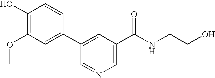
C1(O)=C(OC)C=C(C2=CC(C(NCCO)=O)=CN=C2)C=C1
